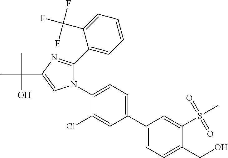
C1(C2=CC=C(N3C=C(C(C)(O)C)N=C3C3=CC=CC=C3C(F)(F)F)C(Cl)=C2)=CC=C(CO)C(S(=O)(=O)C)=C1
